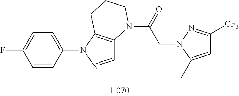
C1=C(N2N=CC3=C2CCCN3C(=O)CN2C(C)=CC([CF3])=N2)C=CC(F)=C1
